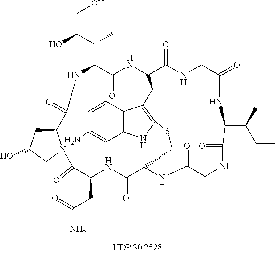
N1C(C(C(O)CO)C)C(=O)NC2C(=O)NCC(=O)NC(C(CC)C)C(=O)NCC(=O)NC(C(=O)NC(CC(N)=O)C(=O)N3C(C1=O)CC(O)C3)CSC1=C(C2)C2=C(C=C(N)C=C2)N1
